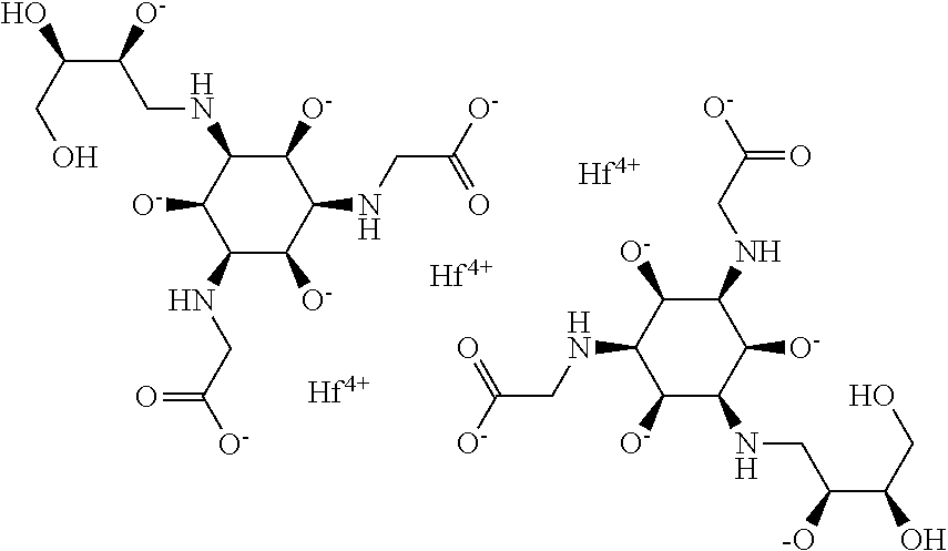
C(C(CNC1C([O-])C(NCC([O-])=O)C([O-])C(NCC([O-])=O)C1[O-])[O-])(CO)O.[O-]C1C(NCC(=O)[O-])C([O-])C(NCC(C(CO)O)[-O])C([O-])C1NCC([O-])=O.[Hf].[Hf].[Hf]
